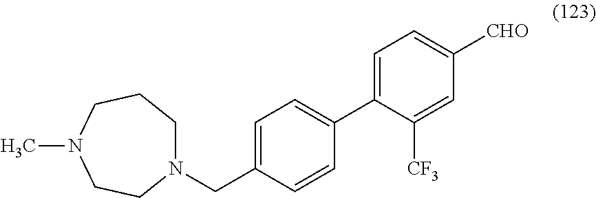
CN1CCN(CC2=CC=C(C3=CC=C([CHO])C=C3[CF3])C=C2)CCC1
